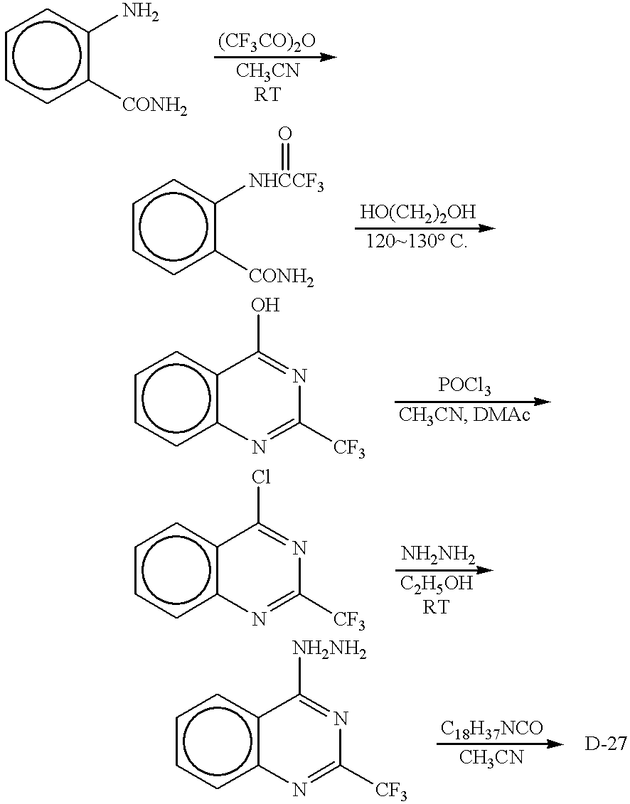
c1ccc([CONH2])c(N)c1.c1ccc([CONH2])c([NHCCF3]=O)c1.c1ccc2c(c1)C(Cl)=NC([CF3])=N2.c1ccc2c(c1)C([NH2NH2])=NC([CF3])=N2.c1ccc2c(c1)C(O)=NC([CF3])=N2
